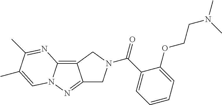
C12=C3N(N=C1CN(C(C1=CC=CC=C1OCCN(C)C)=O)C2)C=C(C)C(C)=N3
